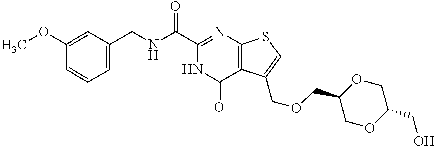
C1(OC)=CC(CNC(C2=NC3=C(C(=O)N2)C(COCC2COC(CO)CO2)=CS3)=O)=CC=C1
